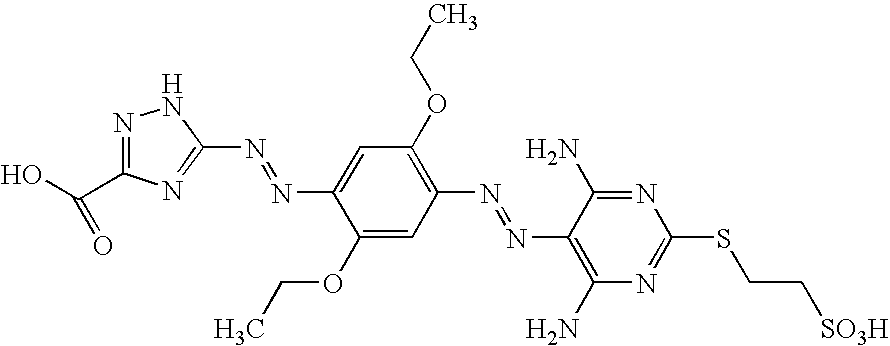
N1=C(C(O)=O)N=C(N=NC2=CC(OCC)=C(N=NC3=C(N)N=C(SCC[SO3H])N=C3N)C=C2OCC)N1
